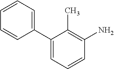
C1(C2=CC=CC=C2)=CC=CC(N)=C1C
